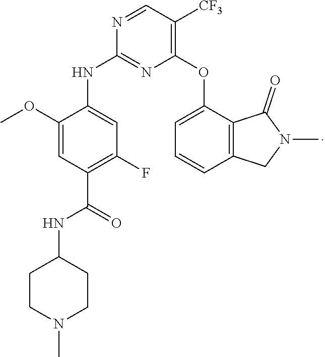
C1CN(C)CCC1NC(=O)C1=C(F)C=C(NC2=NC(OC3=CC=CC4=C3C(=O)N(C)C4)=C([CF3])C=N2)C(OC)=C1
